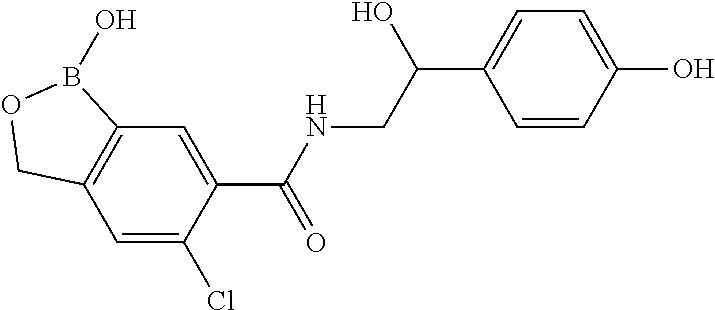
C12=C(C=C(Cl)C(C(NCC(C3=CC=C(O)C=C3)O)=O)=C1)COB2O
